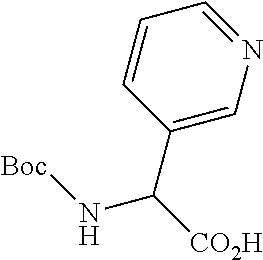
C1=CC(C([CO2H])N[Boc])=CN=C1
